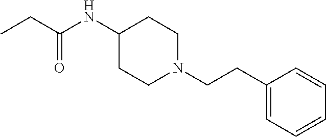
C1(NC(CC)=O)CCN(CCC2=CC=CC=C2)CC1
